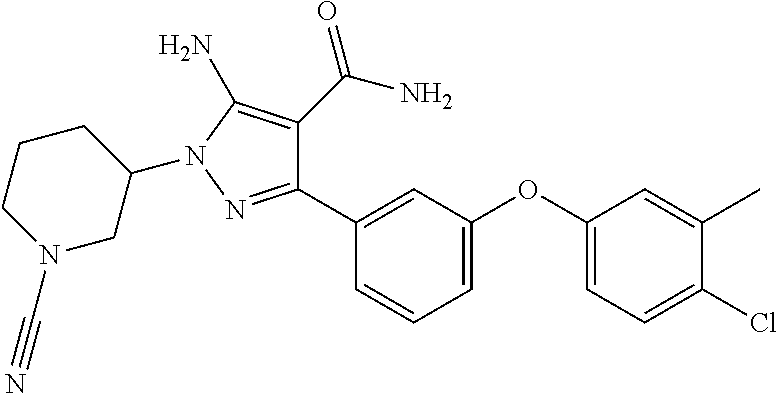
C1(C2=CC(OC3=CC=C(Cl)C(C)=C3)=CC=C2)=NN(C2CCCN(C#N)C2)C(N)=C1C(N)=O
